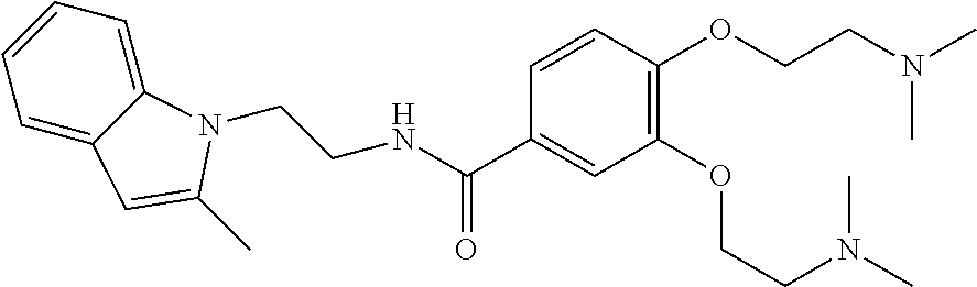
C1=CC=C2C(=C1)C=C(C)N2CCNC(C1=CC(OCCN(C)C)=C(OCCN(C)C)C=C1)=O
